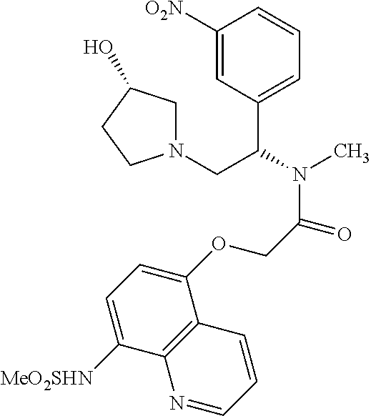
C1([O2N])=CC(C(CN2CC(O)CC2)N(C)C(COC2=CC=C([MeO2SHN])C3=C2C=CC=N3)=O)=CC=C1
